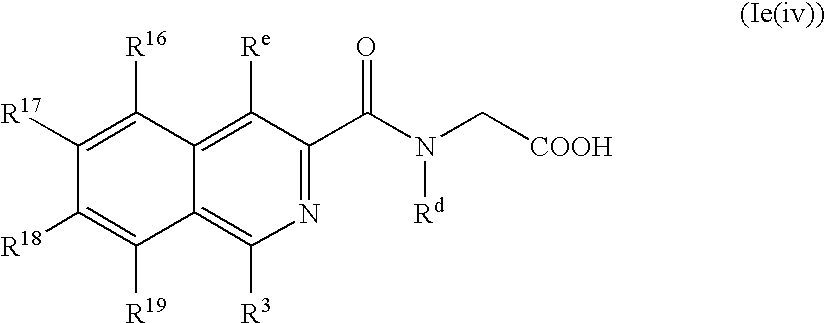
N1=C(C(N(C[COOH])[Rd])=O)C([Re])=C2C(=C1[R3])C([R19])=C([R18])C([R17])=C2[R16]
